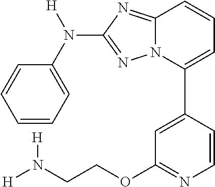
C1=CC=C(N([H])C2=NN3C(=N2)C=CC=C3C2=CC(OCCN([H])[H])=NC=C2)C=C1
